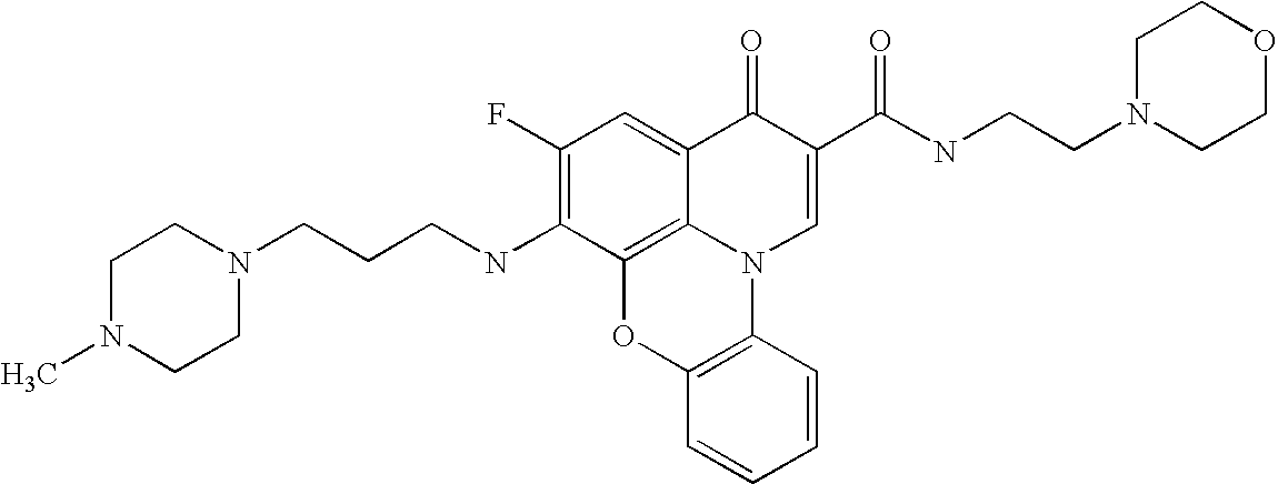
C1(F)=C(NCCCN2CCN(C)CC2)C2=C3C(=C1)C(=O)C(C(NCCN1CCOCC1)=O)=CN3C1=C(O2)C=CC=C1
